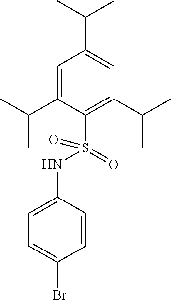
C1=C(C(C)C)C(S(=O)(NC2=CC=C(Br)C=C2)=O)=C(C(C)C)C=C1C(C)C
